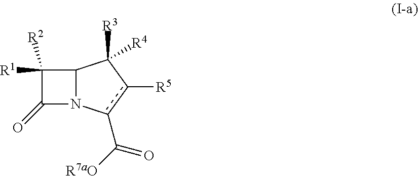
C12N(c(C(=O)[R7aO])c([R5])C1([R3])[R4])C(=O)C2([R1])[R2]
